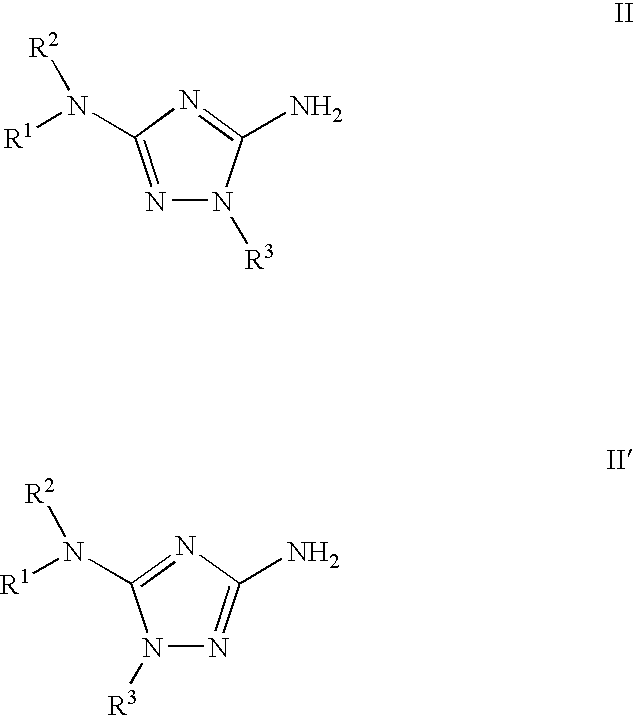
N1=C(N([R2])[R1])N=C(N)N1[R3].N1([R3])N=C(N)N=C1N([R2])[R1]
